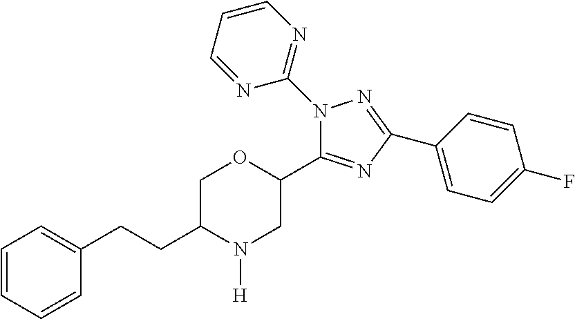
C1=CC=CC(CCC2N([H])CC(C3=NC(C4=CC=C(F)C=C4)=NN3C3=NC=CC=N3)OC2)=C1
